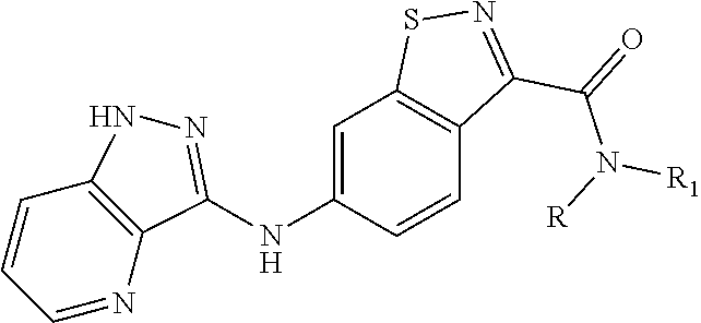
C1=CC=NC2=C1NN=C2NC1=CC2=C(C=C1)C(C(=O)N([R])[R1])=NS2
